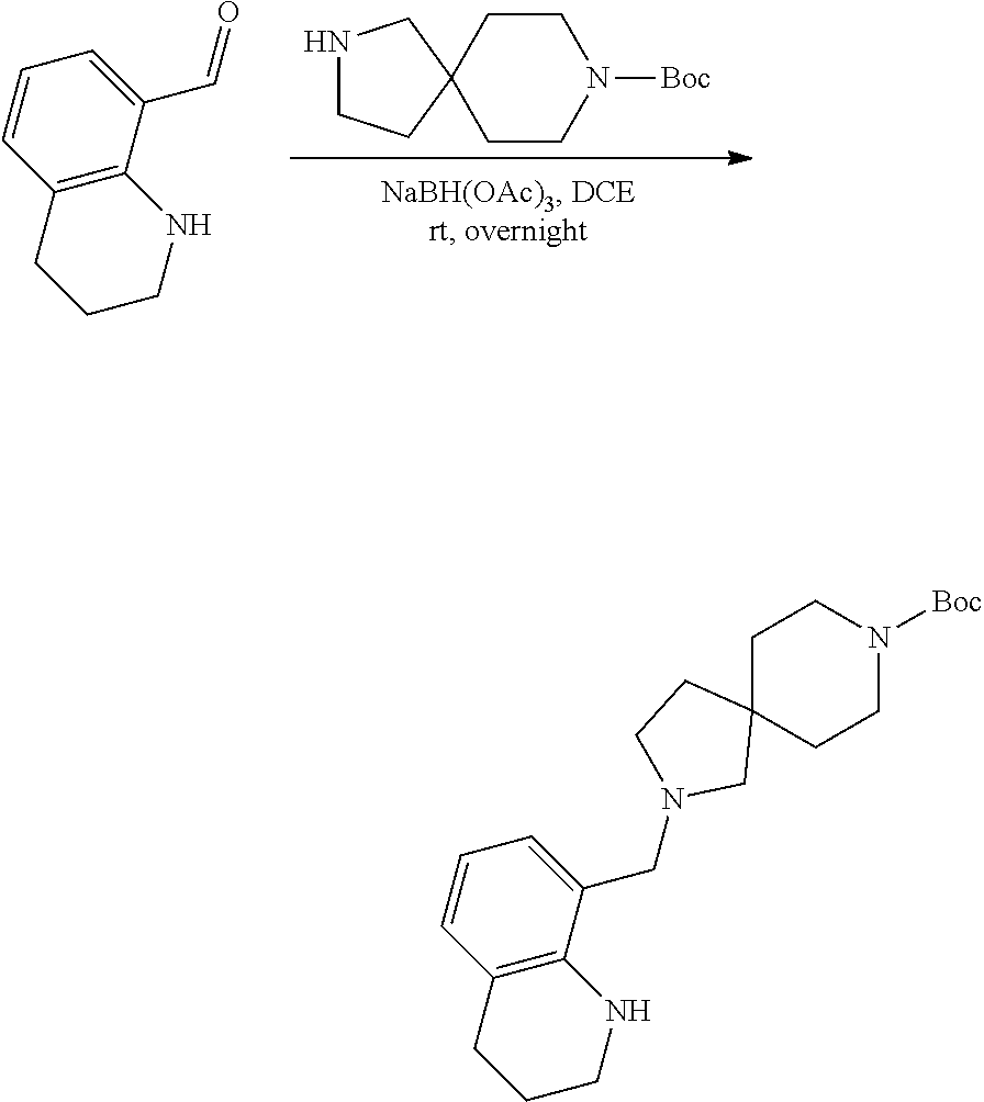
N1CCC2(C1)CCN([Boc])CC2.O=CC1=CC=CC2=C1NCCC2.C1C2(CCN([Boc])C1)CCN(CC1=CC=CC3=C1NCCC3)C2
